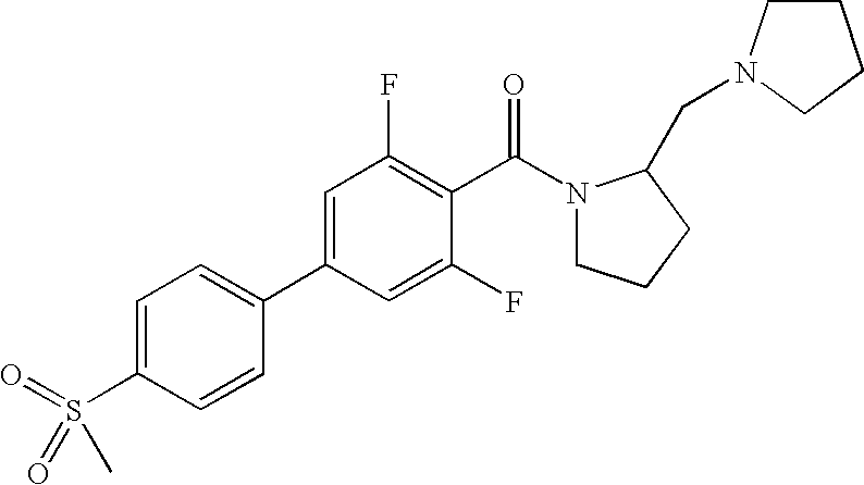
C1(S(C)(=O)=O)=CC=C(C2=CC(F)=C(C(=O)N3CCCC3CN3CCCC3)C(F)=C2)C=C1
